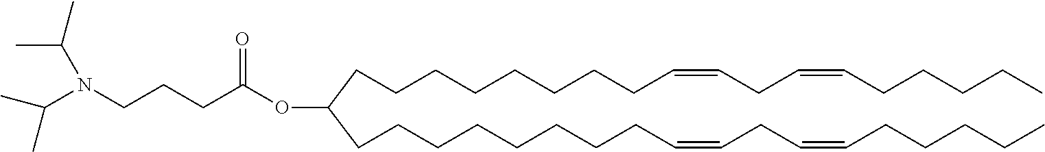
C(CCCCCCCCC=CCC=CCCCCC)(CCCCCCCCC=CCC=CCCCCC)OC(CCCN(C(C)C)C(C)C)=O
